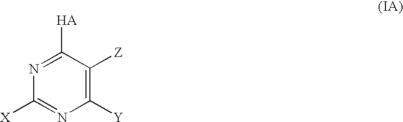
N1=C([HA])C([Z])=C([Y])N=C1[X]
